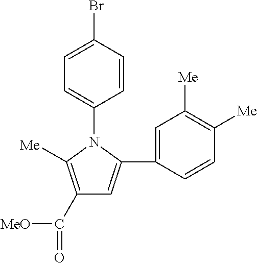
C1(C([MeO])=O)=C([Me])N(C2=CC=C(Br)C=C2)C(C2=CC([Me])=C([Me])C=C2)=C1
